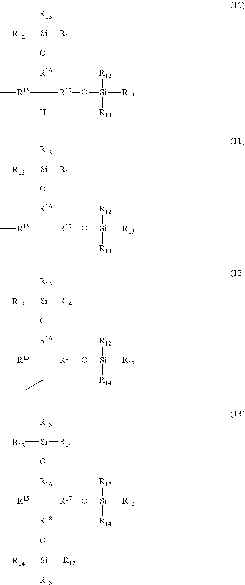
[R13][Si]([R12])([R14])O[R16]C([R15]C)([H])[R17]O[Si]([R13])([R12])[R14].[R13][Si]([R12])([R14])O[R16]C([R15]C)(C)[R17]O[Si]([R13])([R12])[R14].[R13][Si]([R12])([R14])O[R16]C([R15]C)(CC)[R17]O[Si]([R13])([R12])[R14].[R13][Si]([R12])([R14])O[R16]C([R15]C)([R18]O[Si]([R13])([R14])[R12])[R17]O[Si]([R13])([R12])[R14]
